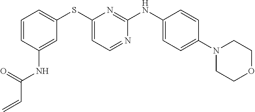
C1=CC(NC(C=C)=O)=CC(SC2=CC=NC(NC3=CC=C(N4CCOCC4)C=C3)=N2)=C1
